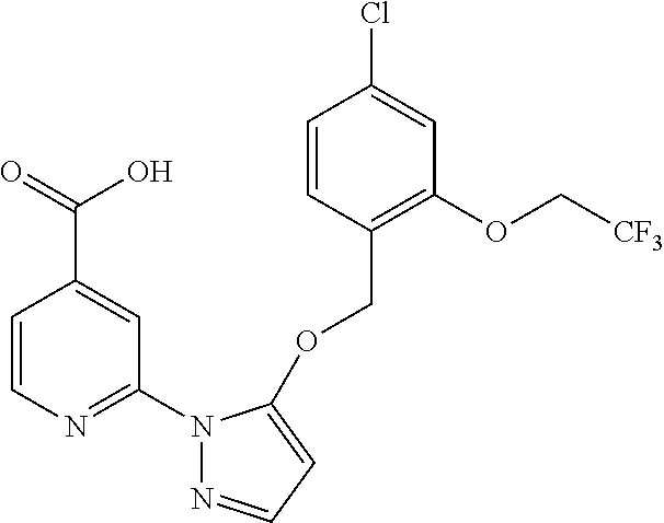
C1=CN=C(N2N=CC=C2OCC2=C(OC[CF3])C=C(Cl)C=C2)C=C1C(=O)O
